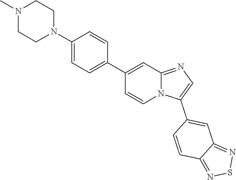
N12C(=NC=C1C1=CC3=NSN=C3C=C1)C=C(C1=CC=C(N3CCN(C)CC3)C=C1)C=C2
